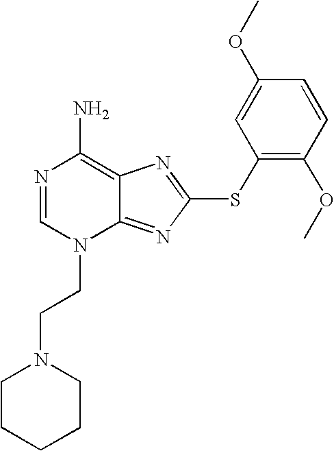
N1=CN(CCN2CCCCC2)C2=NC(SC3=C(OC)C=CC(OC)=C3)=NC2=C1N
